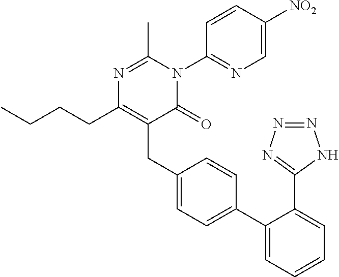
CCCCC1=C(CC2=CC=C(C3=CC=CC=C3C3=NN=NN3)C=C2)C(=O)N(C2=NC=C([NO2])C=C2)C(C)=N1
